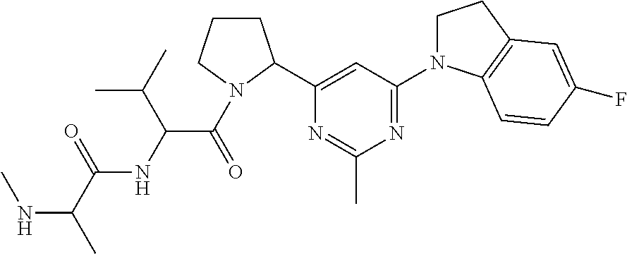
N(C(C)C(=O)NC(C(=O)N1CCCC1C1=CC(N2CCC3=C2C=CC(F)=C3)=NC(C)=N1)C(C)C)C
